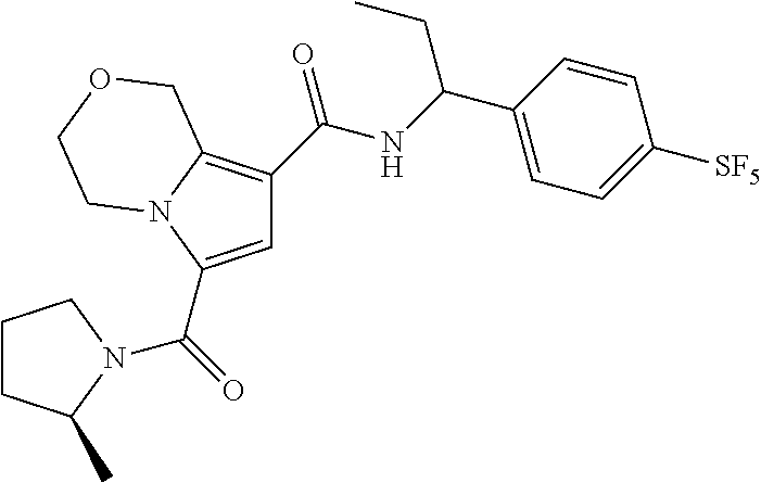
C1=C(C(=O)N2C(C)CCC2)N2C(=C1C(NC(C1=CC=C([SF5])C=C1)CC)=O)COCC2
